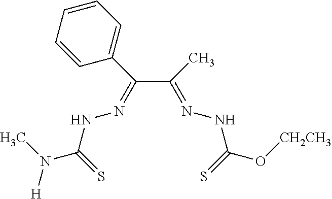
C(C(C)=NNC(O[CH2CH3])=S)(C1=CC=CC=C1)=NNC(N(C)[H])=S
